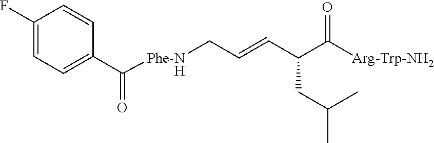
C1(F)=CC=C(C(=O)[Phe-NH]CC=CC(CC(C)C)C([Arg-Trp-NH2])=O)C=C1
